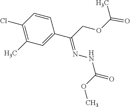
C1(Cl)=C(C)C=C(C(COC(C)=O)=NNC(=O)OC)C=C1
